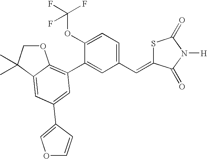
O1CC(C)(C)C2=CC(C3=COC=C3)=CC(C3=CC(C=C4SC(=O)N([H])C4=O)=CC=C3OC(F)(F)F)=C12
